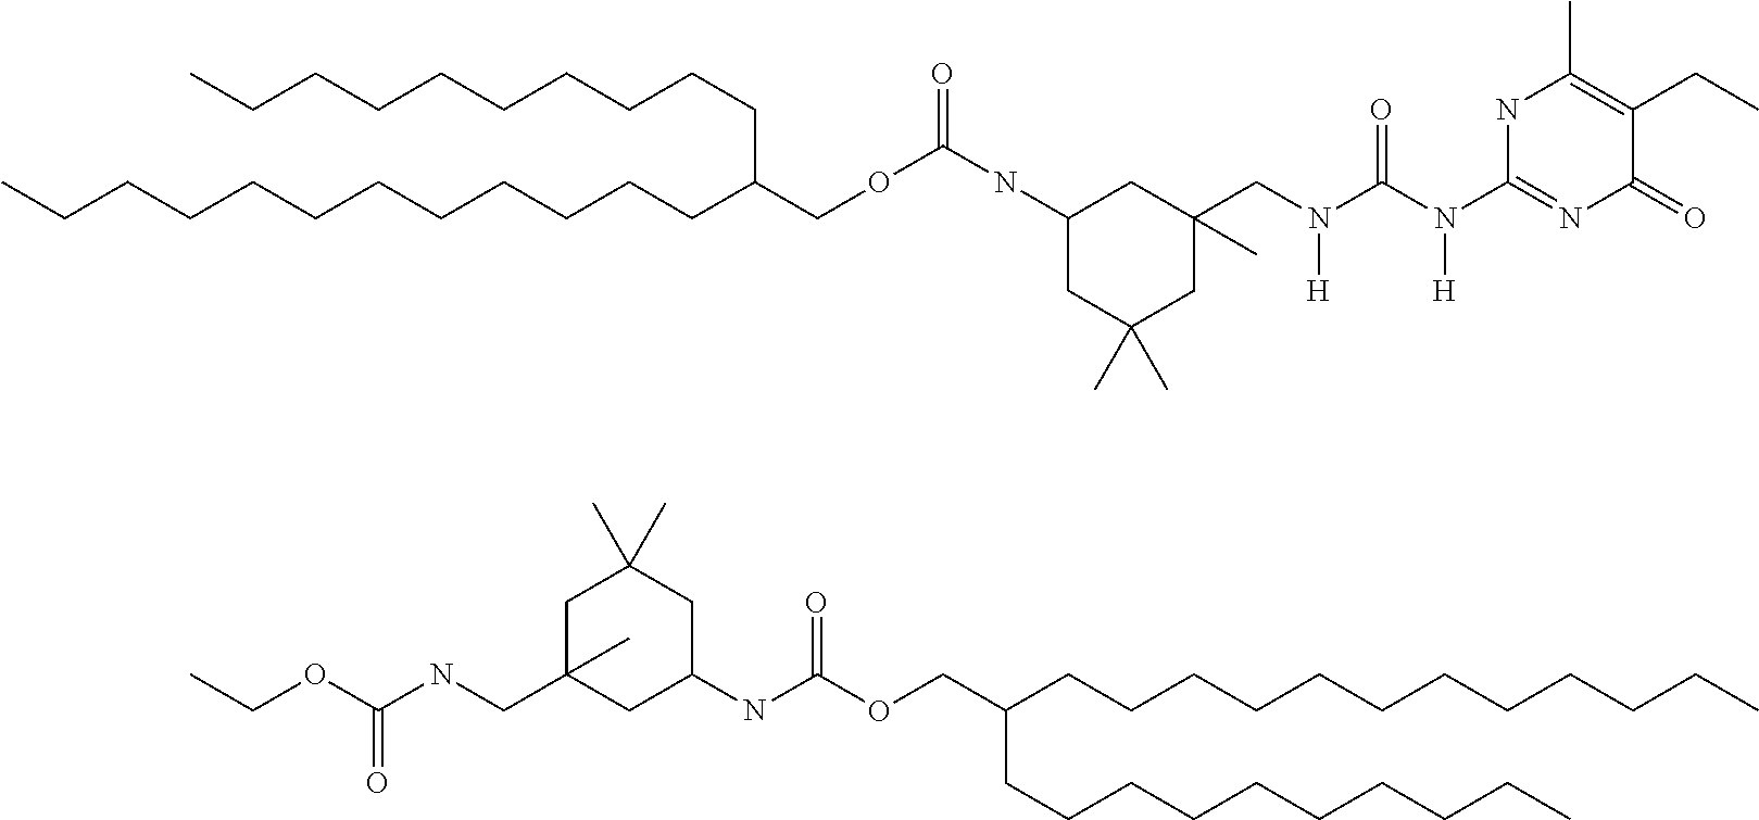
N(C(N(CC1(C)CC(NC(OCC(CCCCCCCCCC)CCCCCCCCCCCC)=O)CC(C)(C)C1)[H])=O)([H])C1=NC(=O)C(CC)=C(C)N1.C(C(CCCCCCCCCC)CCCCCCCCCCCC)OC(=O)NC1CC(CNC(OCC)=O)(C)CC(C)(C)C1
